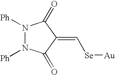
[Ph]N1N([Ph])C(=O)C(=C[Se][Au])C1=O
